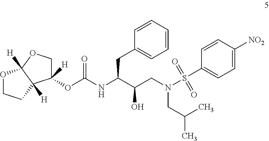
C1(OC(NC(C(CN(S(C2=CC=C([NO2])C=C2)(=O)=O)CC(C)C)O)CC2=CC=CC=C2)=O)([H])COC2([H])C1([H])CCO2
